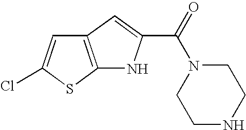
C12=C(SC(Cl)=C1)NC(C(=O)N1CCNCC1)=C2
